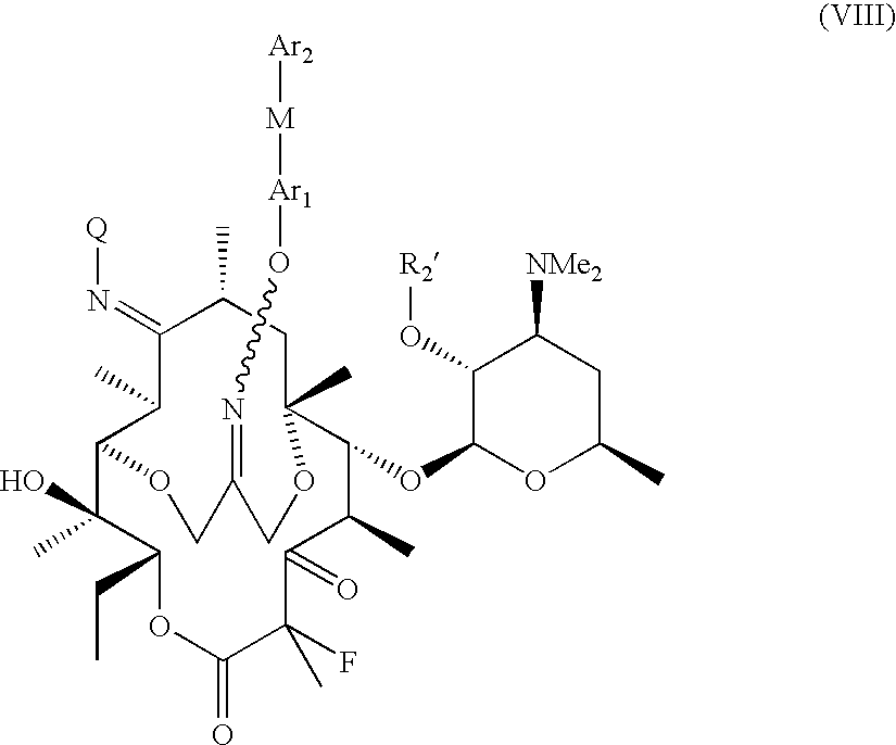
C12C(C)(O)C(CC)OC(=O)C(F)(C)C(=O)C(C)C(OC3OC(C)CC([NMe2])C3O[R2])C(C)(CC(C)C(=N[Q])C1C)OCC(=NO[Ar1][M][Ar2])CO2
